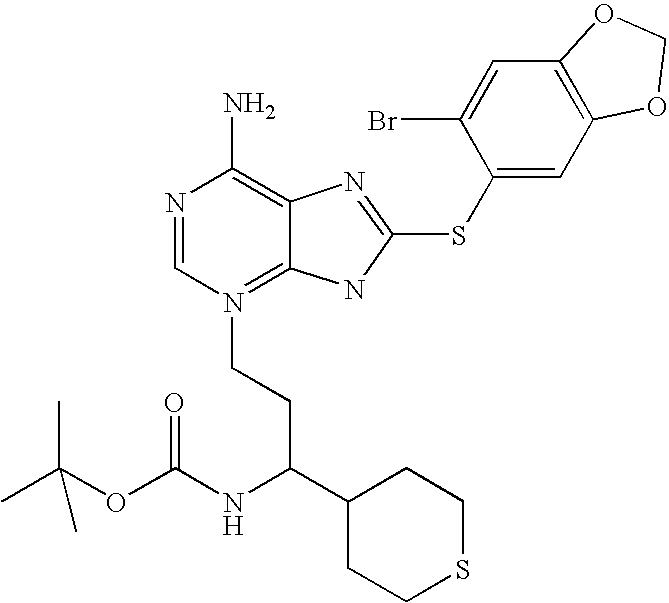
N1=CN(CCC(C2CCSCC2)NC(OC(C)(C)C)=O)=C2C(=C1N)N=C(SC1=CC3=C(C=C1Br)OCO3)N2
